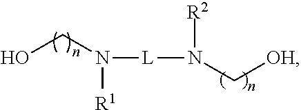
OCN([R1])[L]N(C[OH])[R2]
